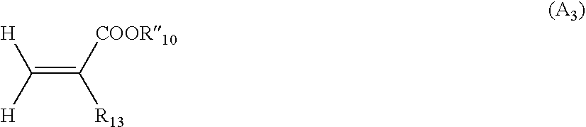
[H]C(=C([COOR10])[R13])[H]
